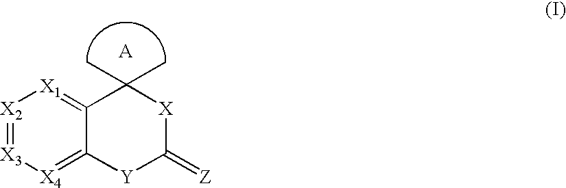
[X2]1=[X3][X4]=C2C(=[X1]1)C(C)(C)[X]C(=[Z])[Y]2
